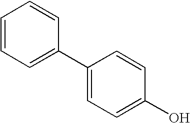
C1=CC=C(C2=CC=C(O)C=C2)C=C1
